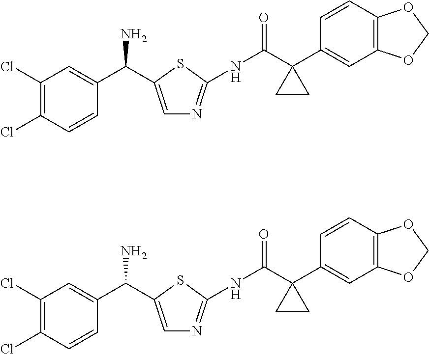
C1(Cl)=C(Cl)C=CC(C(C2=CN=C(NC(C3(C4=CC5=C(C=C4)OCO5)CC3)=O)S2)N)=C1.C1(Cl)=C(Cl)C=CC(C(C2=CN=C(NC(C3(C4=CC5=C(C=C4)OCO5)CC3)=O)S2)N)=C1
